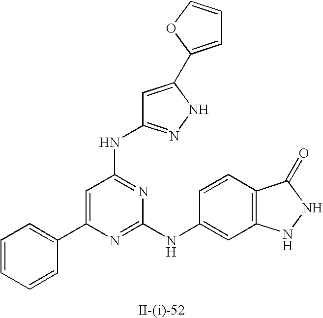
C1=C(C2=CC=CC=C2)N=C(NC2=CC3=C(C=C2)C(=O)NN3)N=C1NC1=NNC(C2=CC=CO2)=C1
